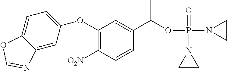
C1(OC2=CC=C3C(=C2)N=CO3)=C([O2N])C=CC(C(OP(N2CC2)(=O)N2CC2)C)=C1
